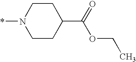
C1CC(C(=O)OCC)CCN1*
